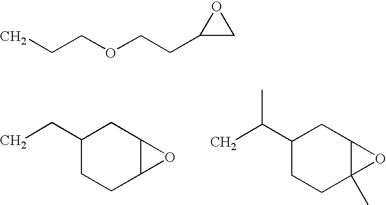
C1C2C(CC(CC)C1)O2.C1C2(C)C(CC(C(C)C)C1)O2.C1(CCOCCC)CO1
